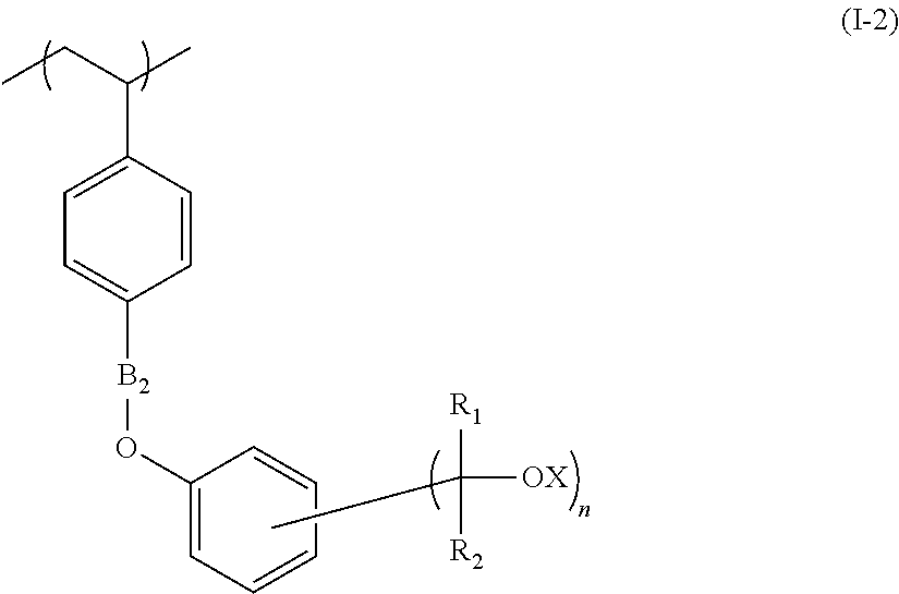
C1(O[B2]C2=CC=C(C(C)CC)C=C2)=CC=CC=C1.C([OX])([R1])([R2])C
